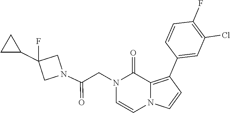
N1(CC(N2CC(C3CC3)(F)C2)=O)C=CN2C=CC(C3=CC(Cl)=C(F)C=C3)=C2C1=O
